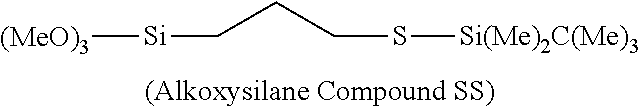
[(MeO)3][Si]CCCS[Si(Me)2C(Me)3]
